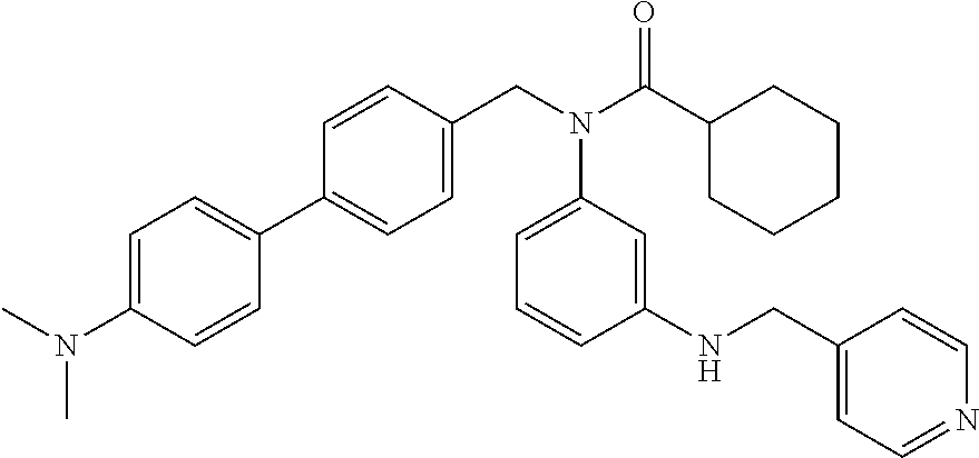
C1=CC(CN(C(C2CCCCC2)=O)C2=CC=CC(NCC3=CC=NC=C3)=C2)=CC=C1C1=CC=C(N(C)C)C=C1
